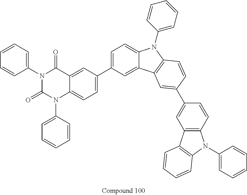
C1=C(C2=CC=C3C(=C2)C(=O)N(C2=CC=CC=C2)C(=O)N3C2=CC=CC=C2)C=C2C(=C1)N(C1=CC=CC=C1)C1=C2C=C(C2=CC3=C(C=C2)N(C2=CC=CC=C2)C2=C3C=CC=C2)C=C1
